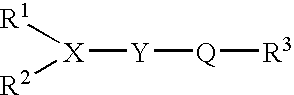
[X]([Y][Q][R3])([R1])[R2]
